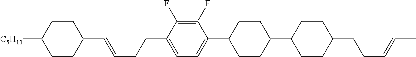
C1(C=CCCC2=CC=C(C3CCC(C4CCC(CCC=CC)CC4)CC3)C(F)=C2F)CCC([C5H11])CC1
